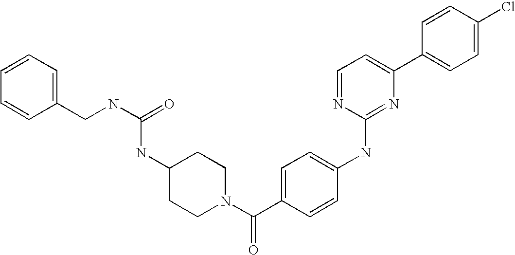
C1=CC(C2=CC=NC(NC3=CC=C(C(N4CCC(NC(NCC5=CC=CC=C5)=O)CC4)=O)C=C3)=N2)=CC=C1Cl
